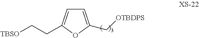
C1=C(C[OTBDPS])OC(CC[TBSO])=C1
